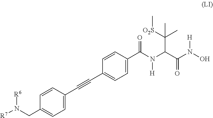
N([R7])(CC1=CC=C(C#CC2=CC=C(C(N(C(C(N([H])O)=O)C(C)(C)[O2S]C)[H])=O)C=C2)C=C1)[R6]
